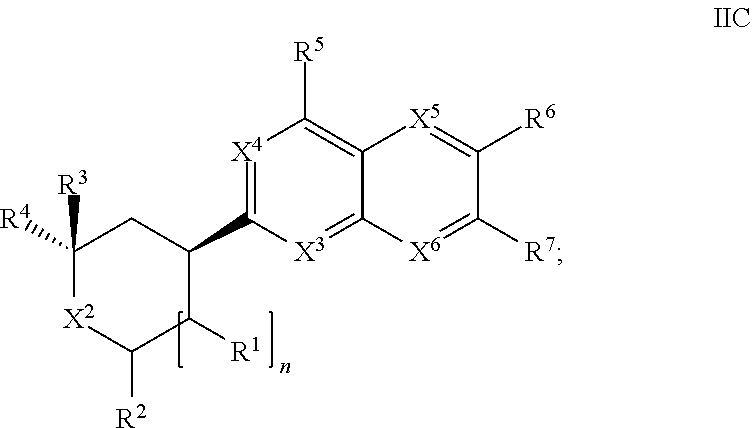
C12=C([R5])[X4]=C(C3C([R1])C([R2])[X2]C([R4])([R3])C3)[X3]=C1[X6]=C([R7])C([R6])=[X5]2
